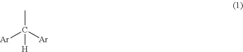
[Ar]C([Ar])([H])C
